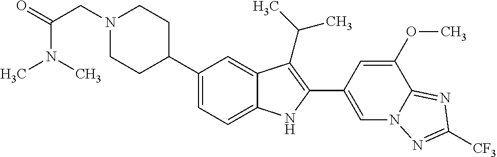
N1(CC(N(C)C)=O)CCC(C2=CC=C3C(=C2)C(C(C)C)=C(C2=CN4C(=NC([CF3])=N4)C(OC)=C2)N3)CC1
